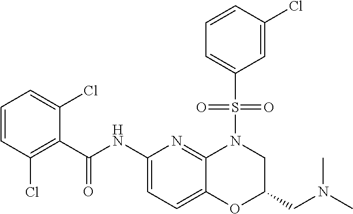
C1(C(NC2=CC=C3C(=N2)N(S(C2=CC=CC(Cl)=C2)(=O)=O)CC(CN(C)C)O3)=O)=C(Cl)C=CC=C1Cl
